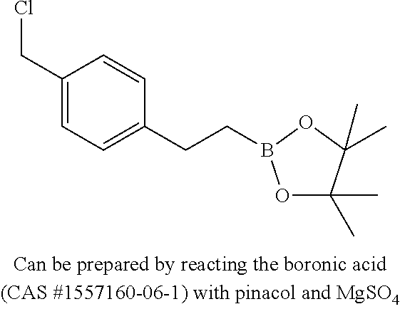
ClCC1=CC=C(CCB2OC(C)(C)C(C)(C)O2)C=C1
